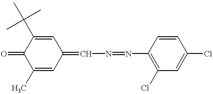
C1(C)=CC(=CN=NC2=C(Cl)C=C(Cl)C=C2)C=C(C(C)(C)C)C1=O
